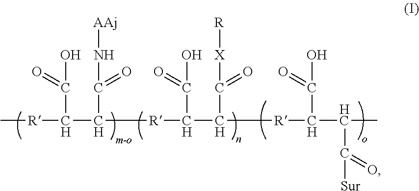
C[R]C(C([R]C(C([R]C(C(C)C(=O)[Sur])C(=O)O)C(=O)[X][R])C(=O)O)C(=O)N[AAj])C(=O)O
